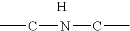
CCNCC.[H]
